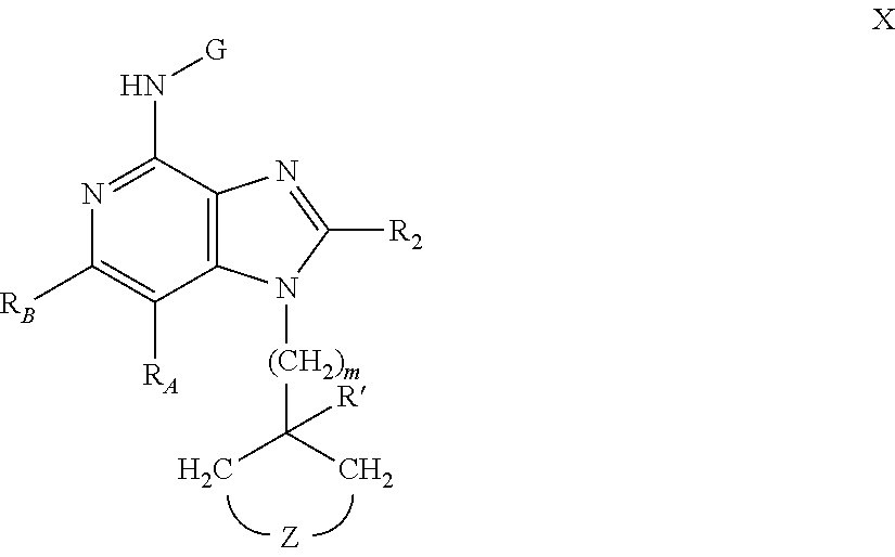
C12=C(C(N[G])=NC([RB])=C1[RA])N=C([R2])N2[(CH2)m]C(C)(C)[R]
